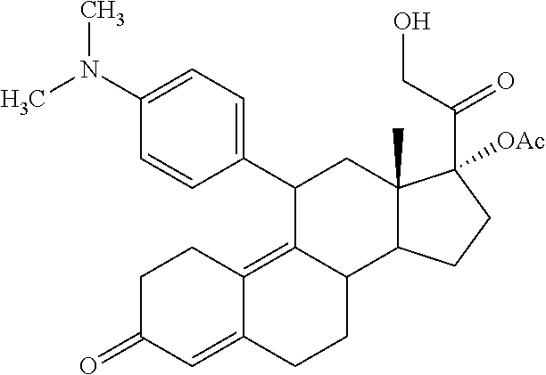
C1=C(N(C)C)C=CC(C2C3=C4C(=CC(=O)CC4)CCC3C3C(C)(C2)C(C(CO)=O)([OAc])CC3)=C1
